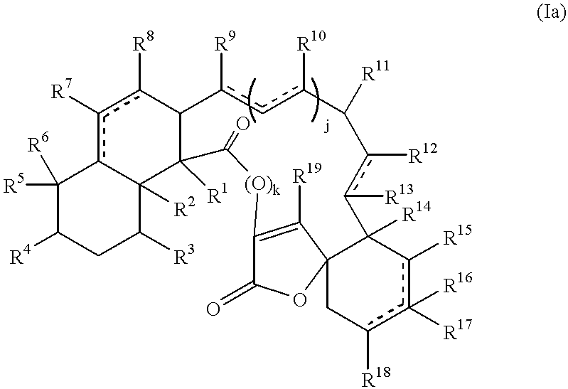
C1C([R3])C2([R2])c(c([R7])c([R8])C3C2([R1])C(=O)[(O)k]C2=C([R19])C4(Cc([R18])c([R16])([R17])c([R15])C4([R14])c([R13])c([R12])C([R11])c([R10])cc3[R9])OC2=O)C([R5])([R6])C1[R4]
